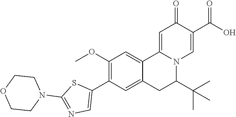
O1CCN(C2=NC=C(C3=C(OC)C=C4C5=CC(=O)C(C(=O)O)=CN5C(C(C)(C)C)CC4=C3)S2)CC1
